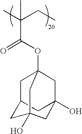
CC(CC)(C(OC12CC3CC(O)(C1)CC(O)(C3)C2)=O)C
